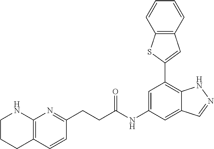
C1=C(NC(=O)CCC2=NC3=C(C=C2)CCCN3)C=C2C(=C1C1=CC3=C(S1)C=CC=C3)NN=C2
